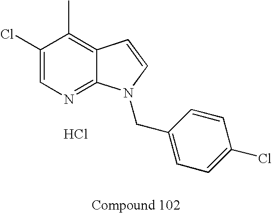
C1(Cl)=CN=C2C(=C1C)C=CN2CC1=CC=C(Cl)C=C1.Cl
